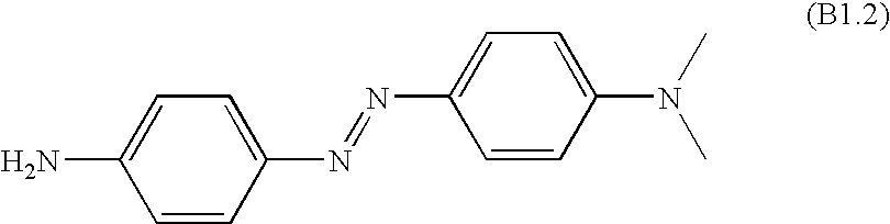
NC1=CC=C(N=NC2=CC=C(N(C)C)C=C2)C=C1
